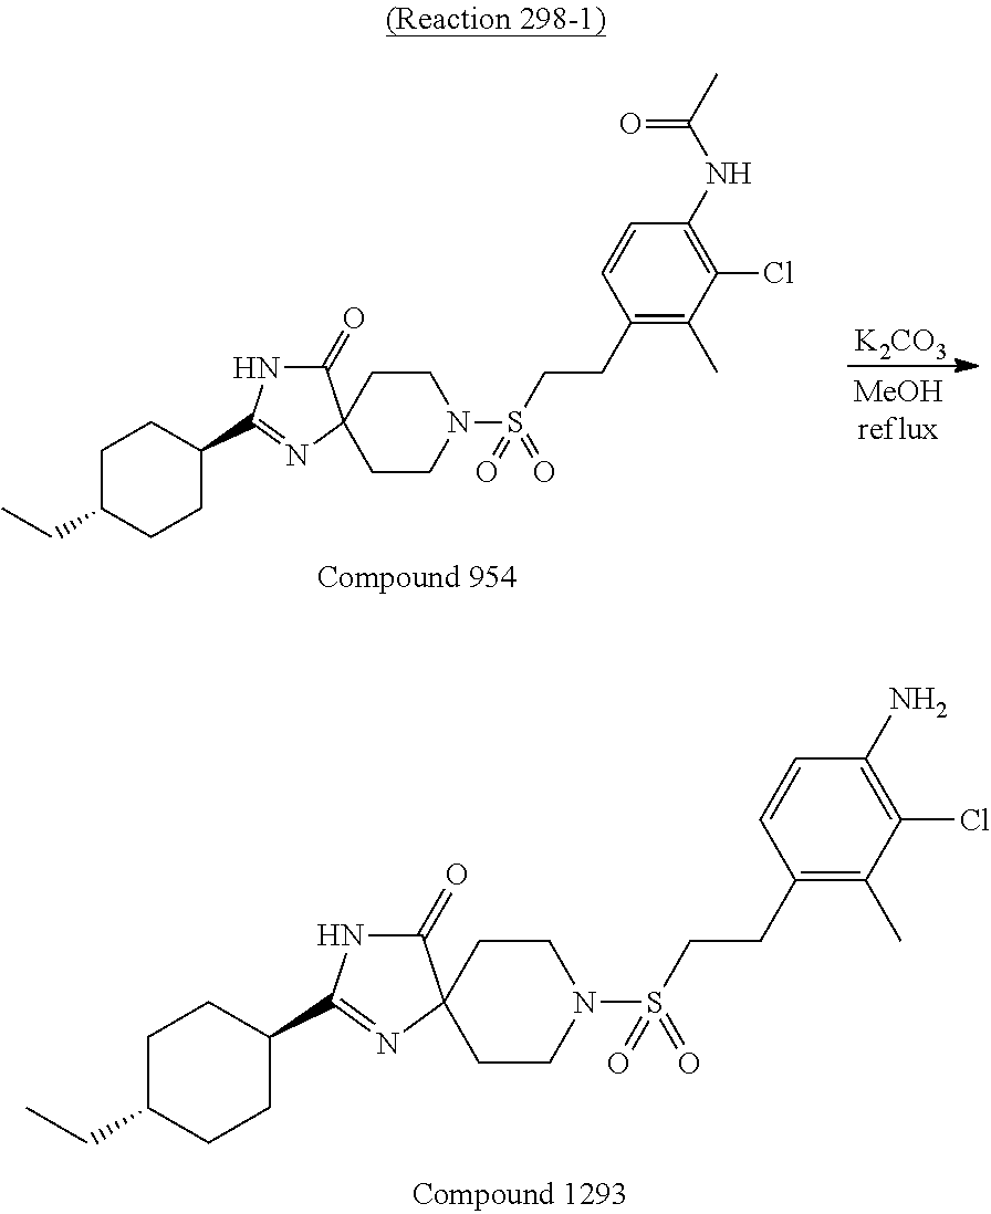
C1CN(S(=O)(=O)CCC2=C(C)C(Cl)=C(N)C=C2)CCC12C(=O)NC(C1CCC(CC)CC1)=N2.[K2CO3].C1CN(S(=O)(=O)CCC2=C(C)C(Cl)=C(NC(C)=O)C=C2)CCC12C(=O)NC(C1CCC(CC)CC1)=N2
